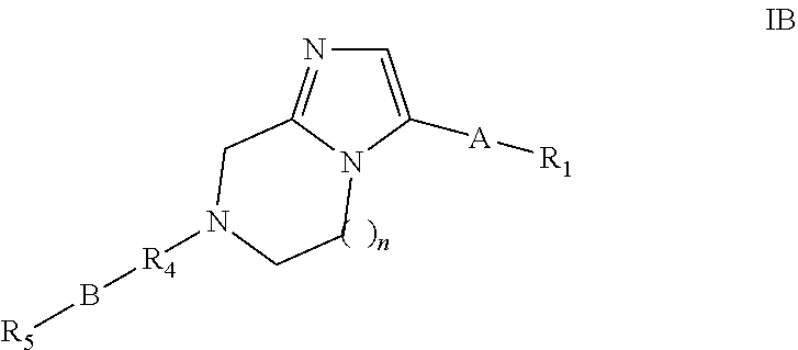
C1=C([A][R1])N2C(=N1)CN([R4]B[R5])CC2
